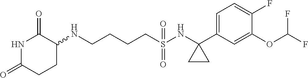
C(CCCS(=O)(=O)NC1(C2=CC=C(F)C(OC(F)F)=C2)CC1)NC1C(=O)NC(=O)CC1
